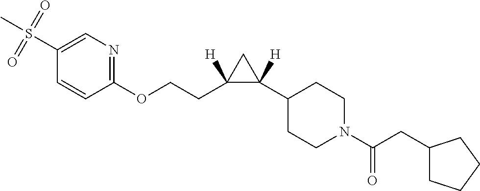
C1=CC(OCCC2([H])C(C3CCN(C(CC4CCCC4)=O)CC3)([H])C2)=NC=C1S(=O)(=O)C
